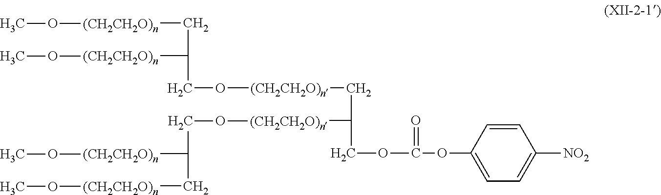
C(O[(CH2CH2O)n]CC(COC(=O)OC1=CC=C([NO2])C=C1)[(CH2CH2O)n]OCC([(CH2CH2O)n]OC)C[(CH2CH2O)n]OC)C([(CH2CH2O)n]OC)C[(CH2CH2O)n]OC
